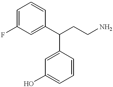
C1=C(C(CCN)C2=CC(O)=CC=C2)C=CC=C1F
